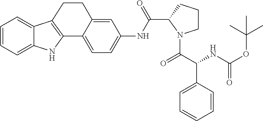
C1=CC=C2C(=C1)C1=C(N2)C2=CC=C(NC(C3N(C(C(NC(OC(C)(C)C)=O)C4=CC=CC=C4)=O)CCC3)=O)C=C2CC1
